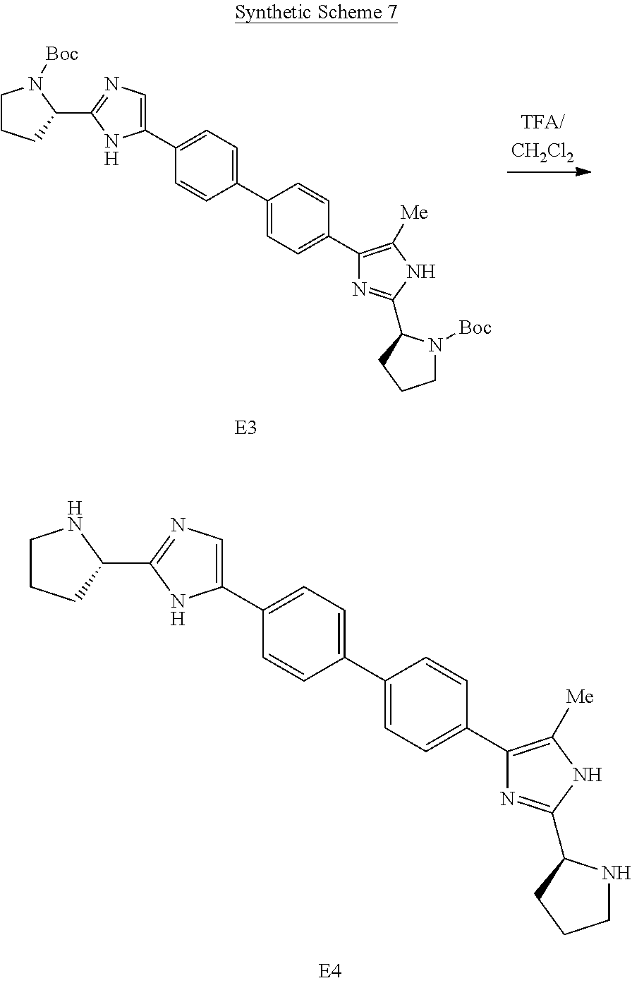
C1(C2=CC=C(C3=CC=C(C4=CN=C(C5N([Boc])CCC5)N4)C=C3)C=C2)=C([Me])NC(C2N([Boc])CCC2)=N1.C1(C2=CC=C(C3=CC=C(C4=CN=C(C5NCCC5)N4)C=C3)C=C2)=C([Me])NC(C2NCCC2)=N1
